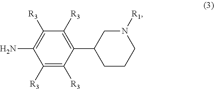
C1([R3])=C([R3])C(C2CCCN([R1])C2)=C([R3])C([R3])=C1N
